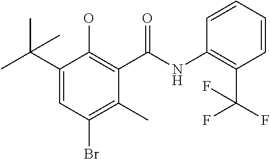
C1(C(C)(C)C)=CC(Br)=C(C)C(C(NC2=C(C(F)(F)F)C=CC=C2)=O)=C1O
